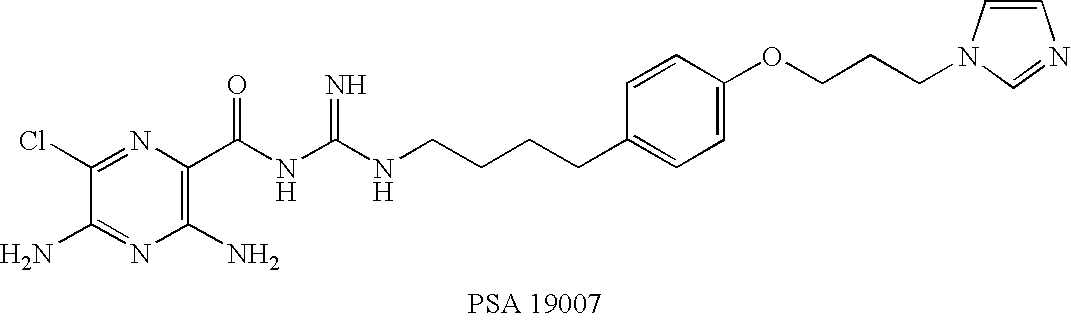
NC1=NC(N)=C(C(NC(NCCCCC2=CC=C(OCCCN3C=CN=C3)C=C2)=N)=O)N=C1Cl
